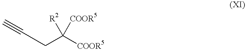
[R2]C([COOR5])([COOR5])CC#C
